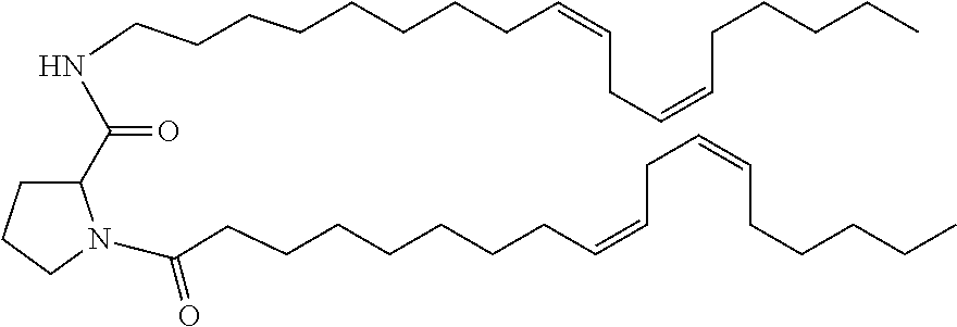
C1(C(NCCCCCCCCC=CCC=CCCCCC)=O)CCCN1C(CCCCCCCC=CCC=CCCCCC)=O
